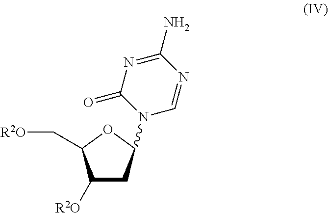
C1([R2O])CC(N2C=NC(N)=NC2=O)OC1C[R2O]
